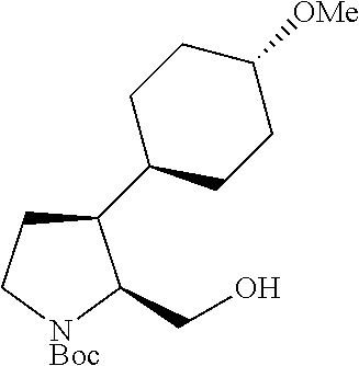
C1C[NBoc]C(CO)C1C1CCC([OMe])CC1
